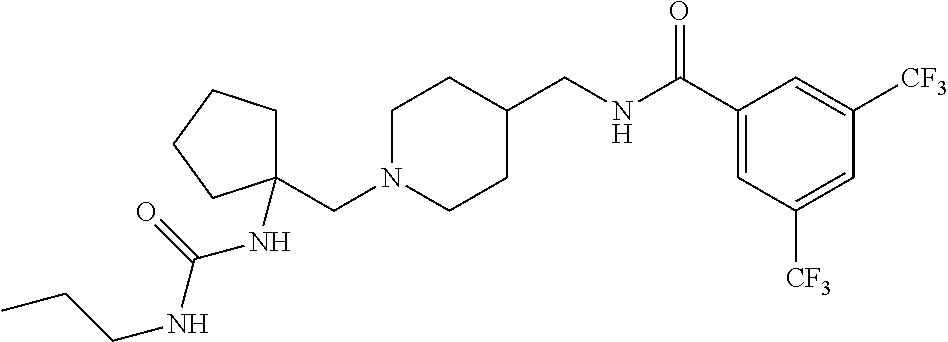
C(N1CCC(CNC(C2=CC([CF3])=CC([CF3])=C2)=O)CC1)C1(NC(=O)NCCC)CCCC1
